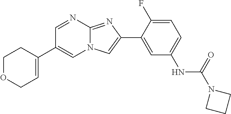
C1=NC2=NC(C3=CC(NC(=O)N4CCC4)=CC=C3F)=CN2C=C1C1=CCOCC1
